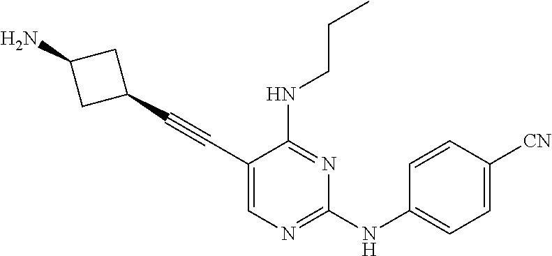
C1(C#CC2=CN=C(NC3=CC=C([CN])C=C3)N=C2NCCC)CC(N)C1
